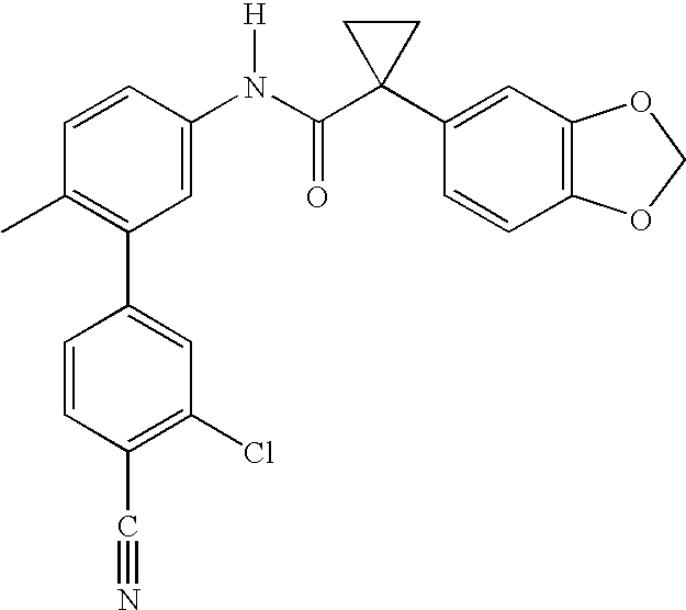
C1=CC(N(C(C2(C3=CC4=C(C=C3)OCO4)CC2)=O)[H])=CC(C2=CC(Cl)=C(C#N)C=C2)=C1C
